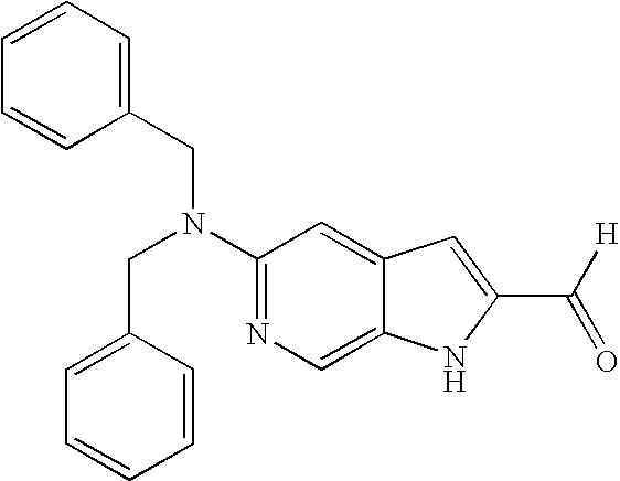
C1=CC(CN(C2=NC=C3C(=C2)C=C(C(=O)[H])N3)CC2=CC=CC=C2)=CC=C1
